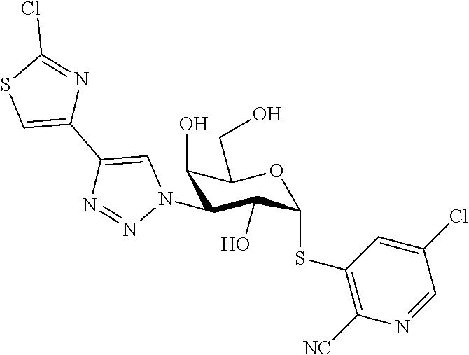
C1(O)C(N2C=C(C3=CSC(Cl)=N3)N=N2)C(O)C(SC2=C([NC])N=CC(Cl)=C2)OC1CO
